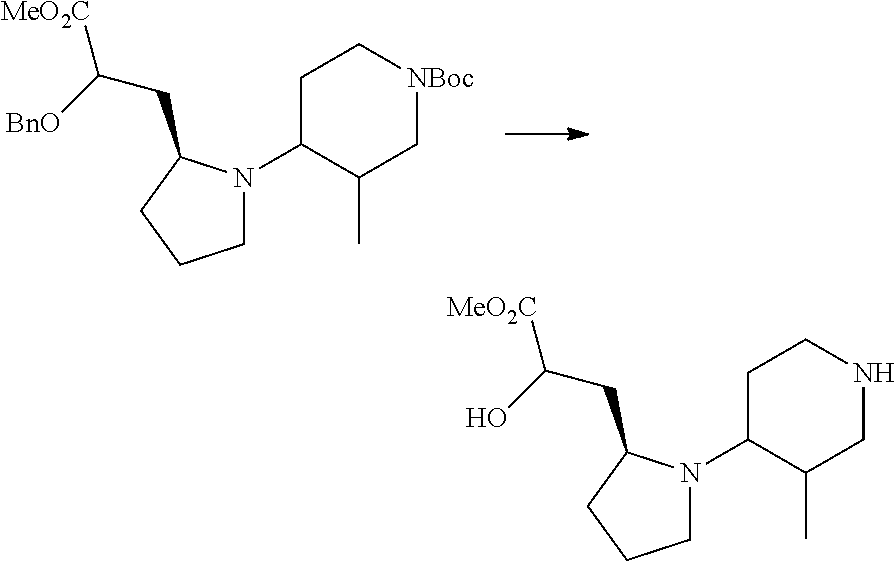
C1N(C2C(C)C[NBoc]CC2)C(CC([MeO2C])[BnO])CC1.C1N(C2C(C)CNCC2)C(CC([MeO2C])O)CC1
